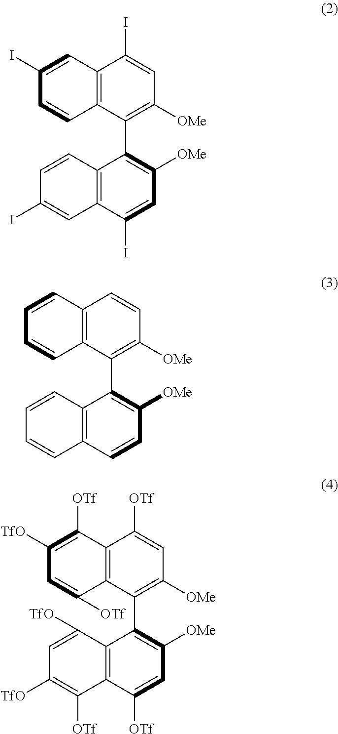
C12=C(C(C3=C([OMe])C=C(I)C4=C3C=CC(I)=C4)=C([OMe])C=C1I)C=CC(I)=C2.C12=C(C(C3=C([OMe])C=CC4=C3C=CC=C4)=C([OMe])C=C1)C=CC=C2.C12=C(C(C3=C([OMe])C=C([OTf])C4=C3C([TfO])=CC([TfO])=C4[OTf])=C([OMe])C=C1[OTf])C([OTf])=CC([TfO])=C2[OTf]
